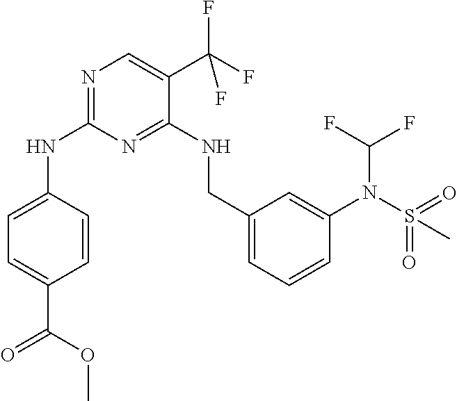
N(C1=NC=C(C(F)(F)F)C(NCC2=CC=CC(N(S(=O)(=O)C)C(F)F)=C2)=N1)C1=CC=C(C(OC)=O)C=C1
